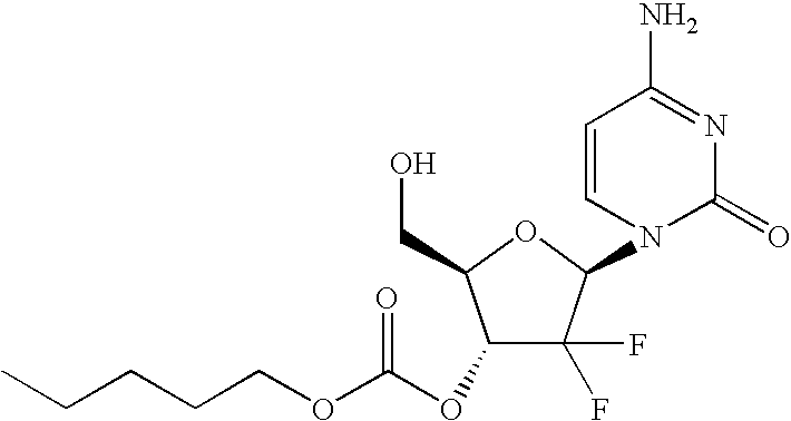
C1(OC(OCCCCC)=O)C(F)(F)C(N2C(=O)N=C(N)C=C2)OC1CO
